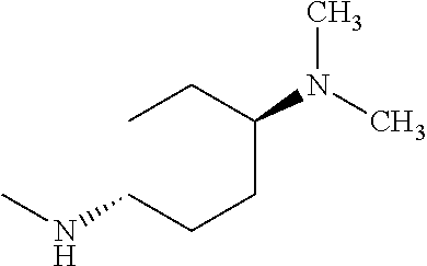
CCC(CCCNC)N(C)C
